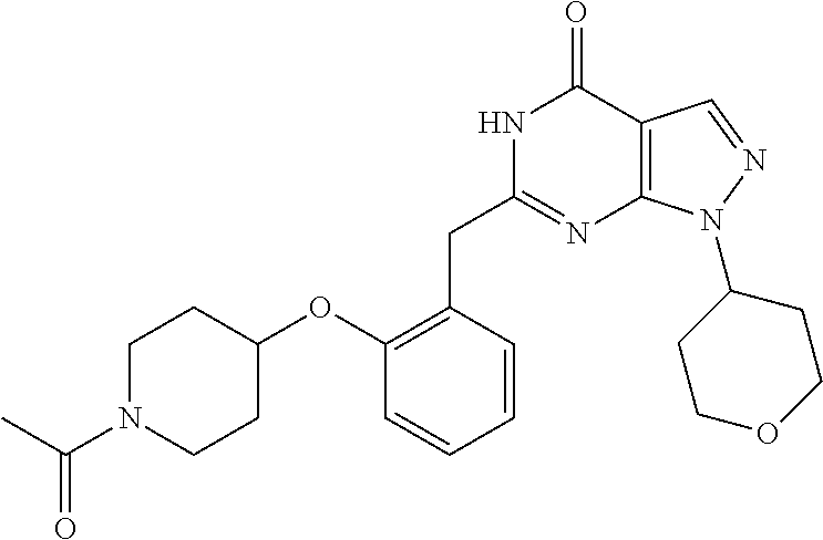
N1C(CC2=C(OC3CCN(C(C)=O)CC3)C=CC=C2)=NC2=C(C1=O)C=NN2C1CCOCC1
